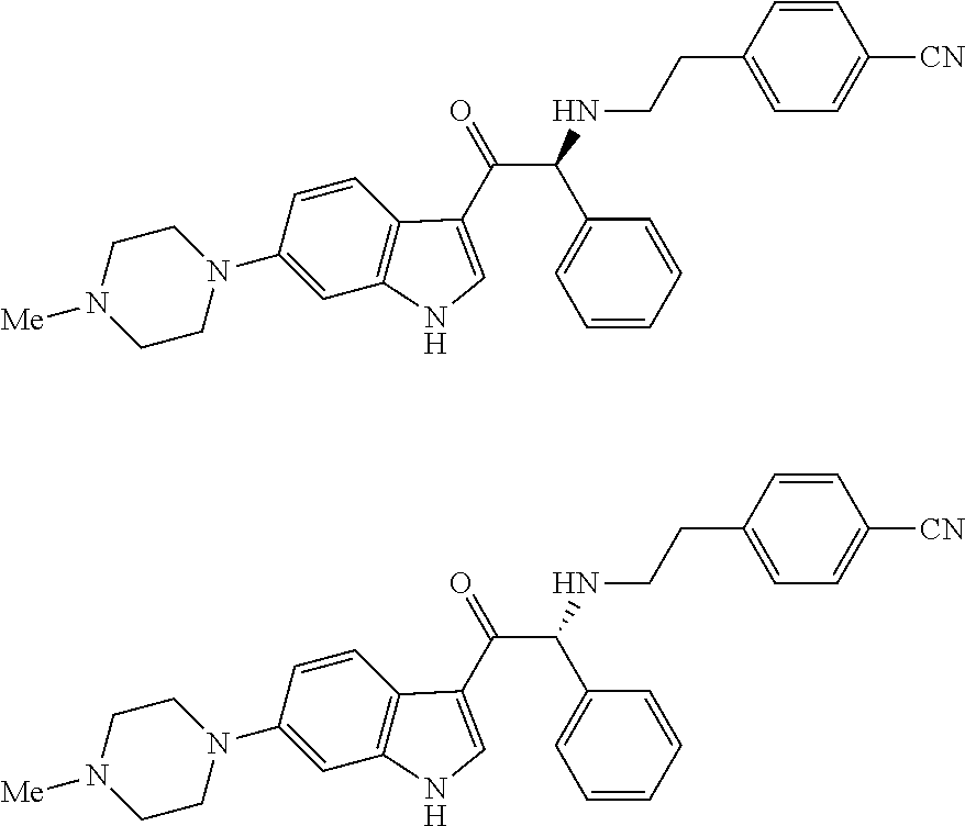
C1CN([Me])CCN1C1=CC2=C(C=C1)C(C(=O)C(C1=CC=CC=C1)NCCC1=CC=C([CN])C=C1)=CN2.C1CN([Me])CCN1C1=CC2=C(C=C1)C(C(=O)C(C1=CC=CC=C1)NCCC1=CC=C([CN])C=C1)=CN2
